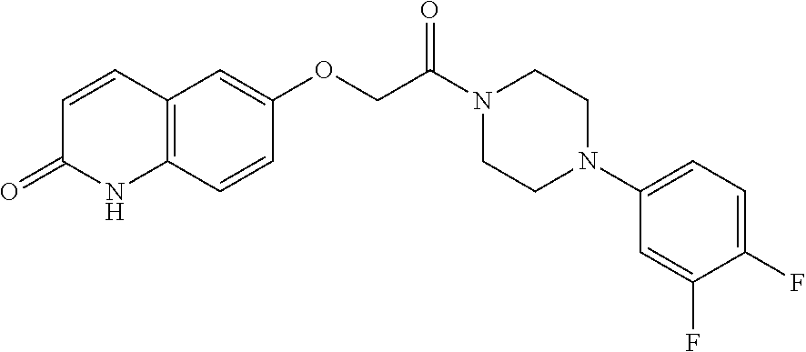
C12=C(C=CC(OCC(N3CCN(C4=CC=C(F)C(F)=C4)CC3)=O)=C1)NC(=O)C=C2
